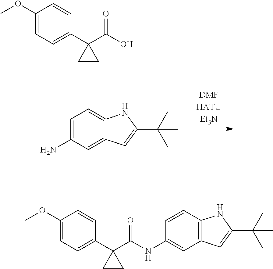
C1(OC)=CC=C(C2(C(O)=O)CC2)C=C1.C1=C(N)C=C2C(=C1)NC(C(C)(C)C)=C2.C1(OC)=CC=C(C2(C(=O)NC3=CC4=C(C=C3)NC(C(C)(C)C)=C4)CC2)C=C1
